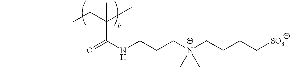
C(CC)(C)(C(=O)NCCC[N+](CCCC[SO3])(C)C)C
